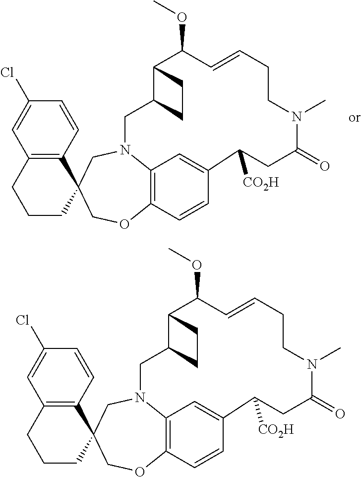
C12=C(CCCC13COC1=C4C=C(C=C1)C([CO2H])CC(=O)N(C)CCC=CC(OC)C1C(CN4C3)CC1)C=C(Cl)C=C2.C12=C(CCCC13COC1=C4C=C(C=C1)C([CO2H])CC(=O)N(C)CCC=CC(OC)C1C(CN4C3)CC1)C=C(Cl)C=C2
